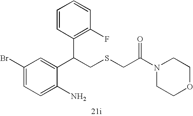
C1=C(N)C(C(CSCC(=O)N2CCOCC2)C2=C(F)C=CC=C2)=CC(Br)=C1
